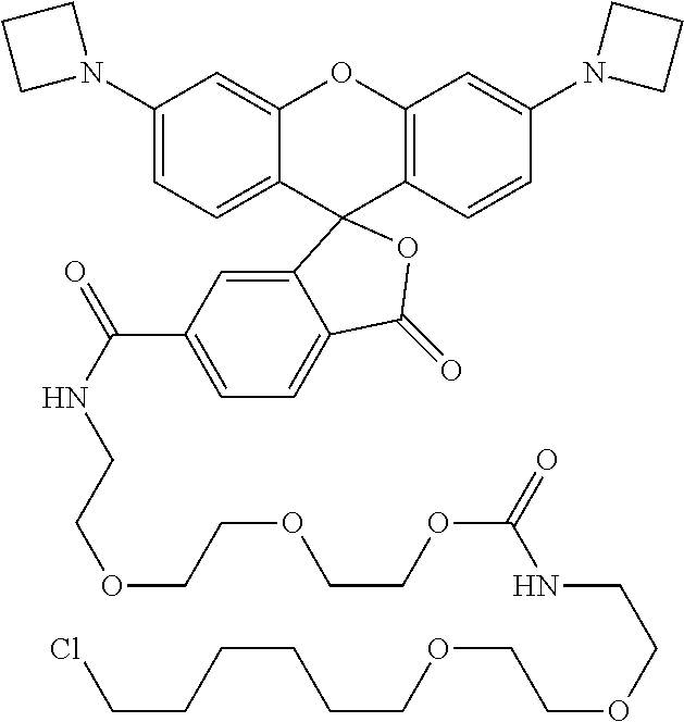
C1(N2CCC2)=CC=C2C(=C1)OC1=C(C=CC(N3CCC3)=C1)C21C2=CC(C(NCCOCCOCCOC(NCCOCCOCCCCCCCl)=O)=O)=CC=C2C(=O)O1
